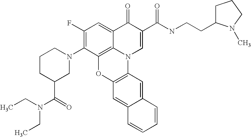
C1(F)=C(N2CCCC(C(=O)N(CC)CC)C2)C2=C3C(=C1)C(=O)C(C(NCCC1CCCN1C)=O)=CN3C1=C(O2)C=C2C(=C1)C=CC=C2
